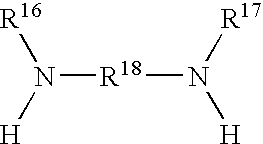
N([R18]N([H])[R17])([H])[R16]
